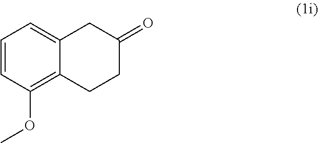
C1=CC(OC)=C2C(=C1)CC(=O)CC2
